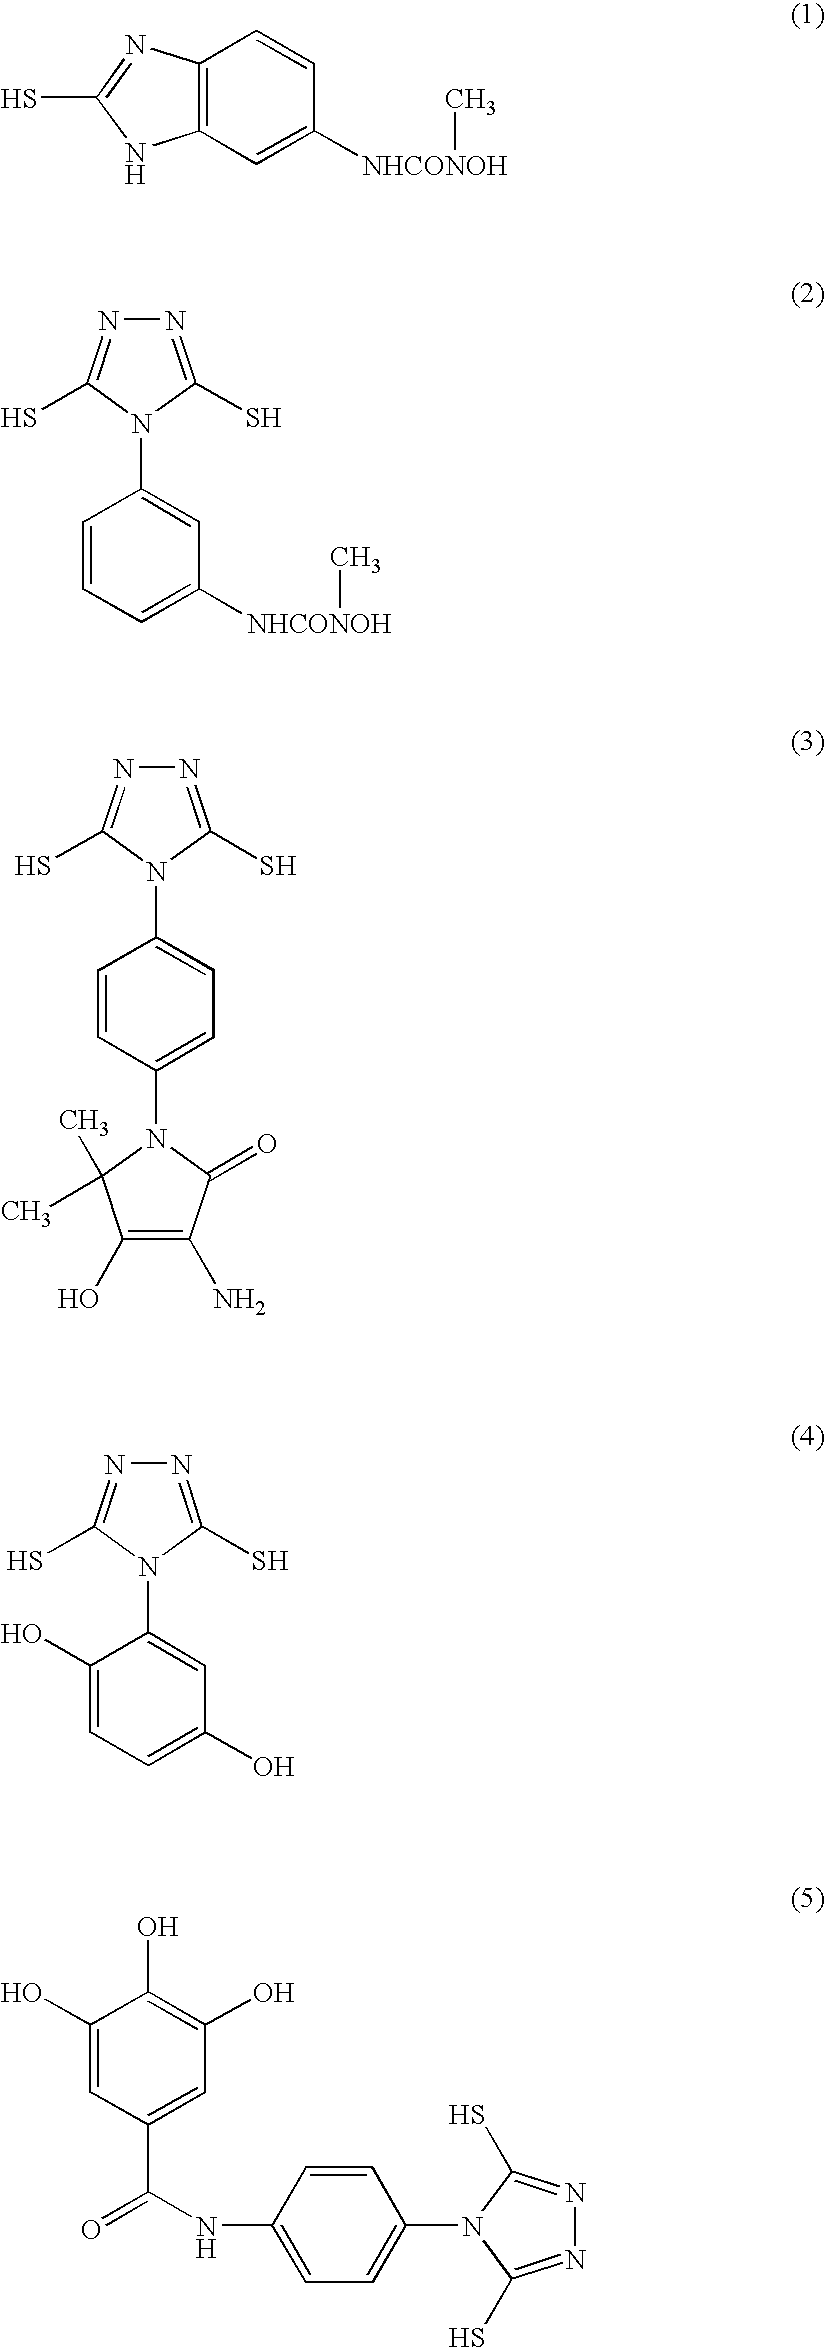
C12=C(C=C([NHCONOH]C)C=C1)NC(S)=N2.N1=C(S)N(C2=CC([NHCONOH]C)=CC=C2)C(S)=N1.N1=C(S)N(C2=CC=C(N3C(C)(C)C(O)=C(N)C3=O)C=C2)C(S)=N1.N1=C(S)N(C2=CC(O)=CC=C2O)C(S)=N1.C1(O)=CC(C(=O)NC2=CC=C(N3C(S)=NN=C3S)C=C2)=CC(O)=C1O
